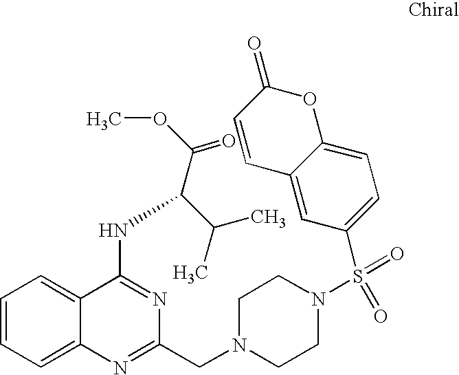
C1=CC=C2C(=C1)C(NC(C(OC)=O)C(C)C)=NC(CN1CCN(S(=O)(=O)C3=CC=C4C(=C3)C=CC(=O)O4)CC1)=N2
